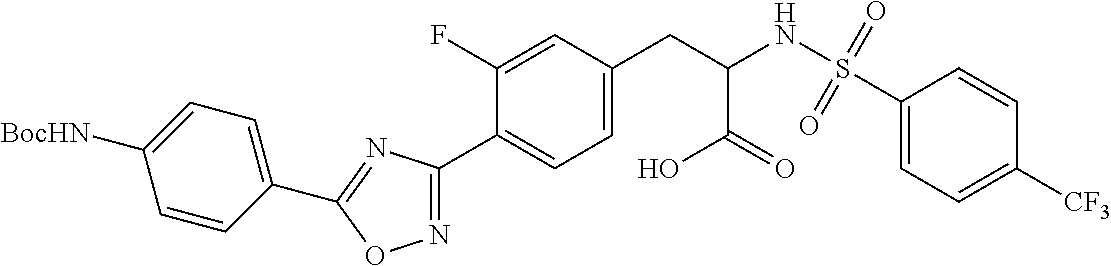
C1=C([BocHN])C=CC(C2=NC(C3=CC=C(CC(NS(C4=CC=C([CF3])C=C4)(=O)=O)C(O)=O)C=C3F)=NO2)=C1
